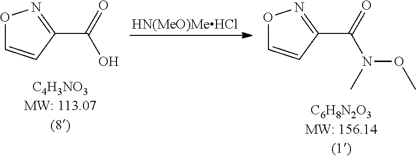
O1C=CC(C(=O)O)=N1.[HN(MeO)MeHCl].O1C=CC(C(=O)N(OC)C)=N1
